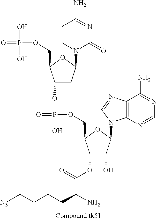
C1=CN(C2CC(OP(O)(=O)OCC3C(OC(=O)C(CCCC[N3])N)C(O)C(N4C5=C(C(N)=NC=N5)N=C4)O3)C(COP(=O)(O)O)O2)C(=O)N=C1N
